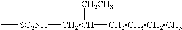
C[SO2NH][CH2CH]([CH2CH3])[CH2CH3CH2CH3]
